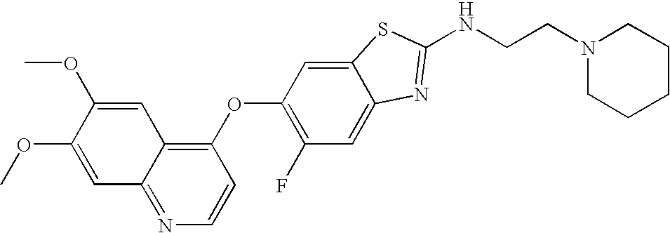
C1(OC2=C(F)C=C3C(=C2)SC(NCCN2CCCCC2)=N3)=C2C(=NC=C1)C=C(OC)C(OC)=C2
